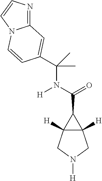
C12([H])C([H])(C1C(N([H])C(C)(C)C1=CC3=NC=CN3C=C1)=O)CN([H])C2
